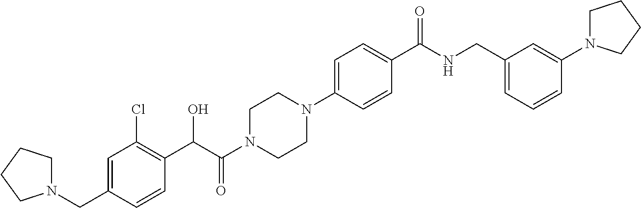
N1(CC2=CC(Cl)=C(C(C(N3CCN(C4=CC=C(C(NCC5=CC=CC(N6CCCC6)=C5)=O)C=C4)CC3)=O)O)C=C2)CCCC1
